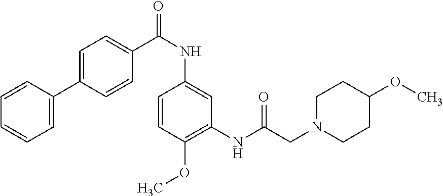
C1=CC(C2=CC=C(C(NC3=CC(NC(CN4CCC(OC)CC4)=O)=C(OC)C=C3)=O)C=C2)=CC=C1
